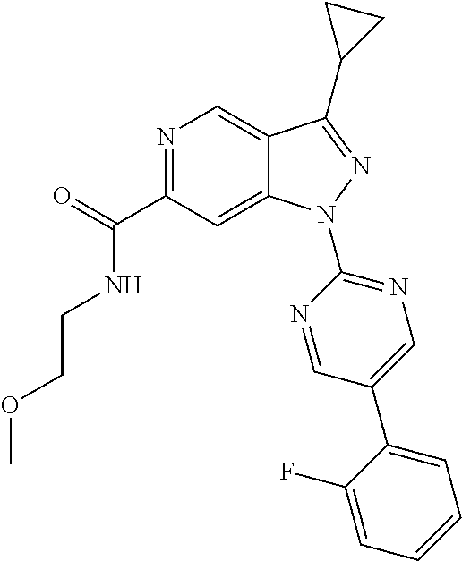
C(NC(C1=NC=C2C(=C1)N(C1=NC=C(C3=CC=CC=C3F)C=N1)N=C2C1CC1)=O)COC
